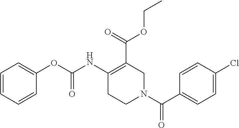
C1=CC=CC(OC(NC2=C(C(=O)OCC)CN(C(C3=CC=C(Cl)C=C3)=O)CC2)=O)=C1
